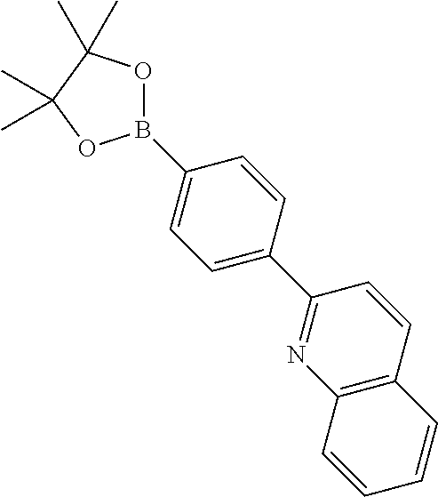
C1=C(C2=NC3=C(C=C2)C=CC=C3)C=CC(B2OC(C)(C)C(C)(C)O2)=C1
